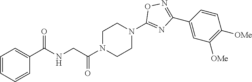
C1=CC=CC(C(NCC(N2CCN(C3=NC(C4=CC([OMe])=C([OMe])C=C4)=NO3)CC2)=O)=O)=C1
